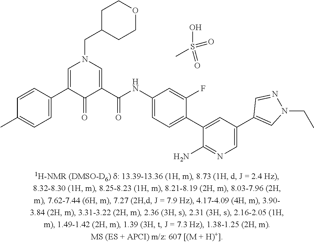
C1=C(C2=CN(CC3CCOCC3)C=C(C(NC3=CC=C(C4=CC(C5=CN(CC)N=C5)=CN=C4N)C(F)=C3)=O)C2=O)C=CC(C)=C1.CS(O)(=O)=O
